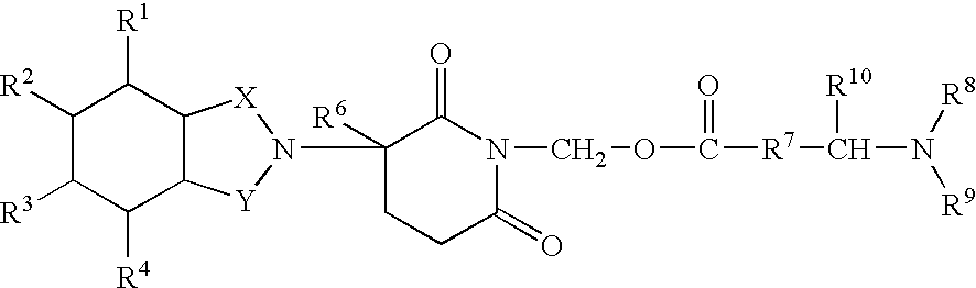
C1([R2])C([R3])C([R4])C2C(C1[R1])[X]N(C1([R6])CCC(=O)N(COC(=O)[R7]C([R10])N([R8])[R9])C1=O)[Y]2
